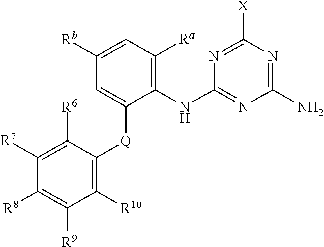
C1([R10])=C([Q]C2=CC([Rb])=CC([Ra])=C2NC2=NC(N)=NC([X])=N2)C([R6])=C([R7])C([R8])=C1[R9]
